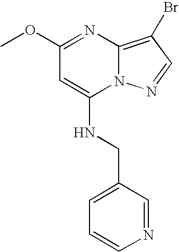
C1=CN=CC(CNC2=CC(OC)=NC3=C(Br)C=NN23)=C1
